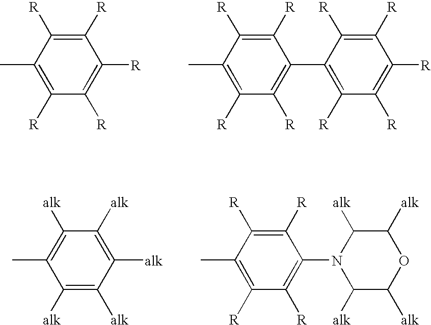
C1([R])=C([R])C(C)=C([R])C([R])=C1[R].C1([R])=C([R])C(C)=C([R])C([R])=C1C1=C([R])C([R])=C([R])C([R])=C1[R].C1([alk])=C([alk])C([alk])=C([alk])C(C)=C1[alk].C1([R])=C([R])C(C)=C([R])C([R])=C1N1C([alk])C([alk])OC([alk])C1[alk]
